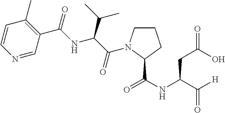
C1=CN=CC(C(=O)NC(C(C)C)C(=O)N2CCCC2C(NC(C([H])=O)CC(=O)O)=O)=C1C
